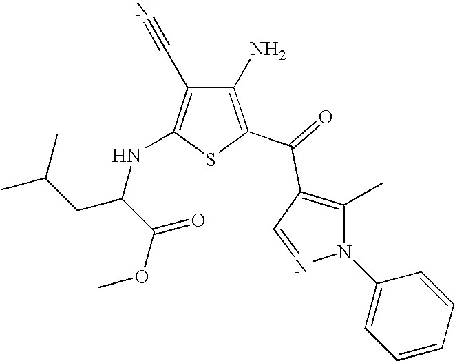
C1(N)=C(C(=O)C2=C(C)N(C3=CC=CC=C3)N=C2)SC(NC(C(OC)=O)CC(C)C)=C1C#N
